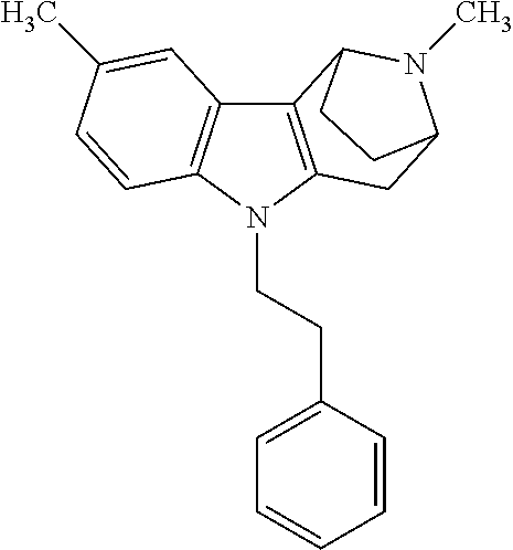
C12=C(N(CCC3=CC=CC=C3)C3=C1C=C(C)C=C3)CC1N(C)C2CC1
